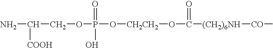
NC([COOH])COP(=O)(O)O[CH2CH2]OC(=O)[(CH2)6NH][CO]C
